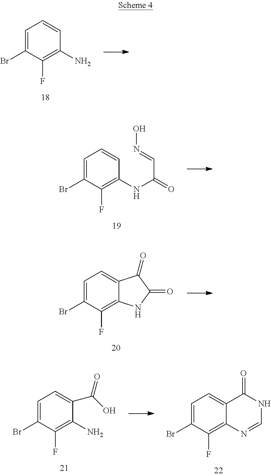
C1=CC=C(Br)C(F)=C1N.C12=CC=C(Br)C(F)=C1NC(=O)C2=O.C1(C(=O)O)=CC=C(Br)C(F)=C1N.N1C(=O)C2=CC=C(Br)C(F)=C2N=C1.C1=CC=C(Br)C(F)=C1NC(=O)C=NO
